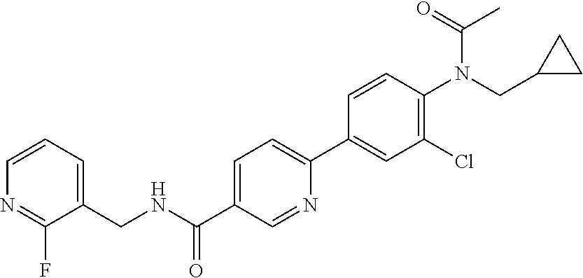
N(C(C1=CC=C(C2=CC(Cl)=C(N(CC3CC3)C(=O)C)C=C2)N=C1)=O)CC1=CC=CN=C1F
